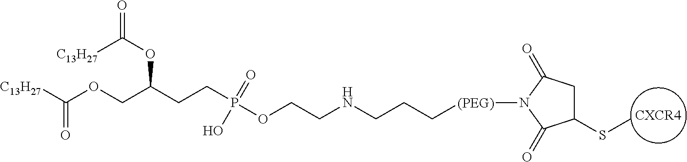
[CXCR4].O=C(OC(CCP(OCCNCCC[(PEG)]N1C(=O)C(SC)CC1=O)(=O)O)COC([C13H27])=O)[C13H27]
